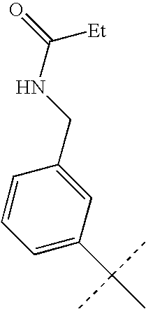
C1=CC=C(C(C)(C)C)C=C1CNC(=O)[Et]
